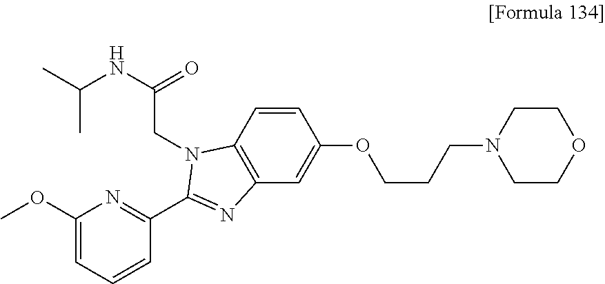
C1(OC)=CC=CC(C2=NC3=C(C=CC(OCCCN4CCOCC4)=C3)N2CC(NC(C)C)=O)=N1
